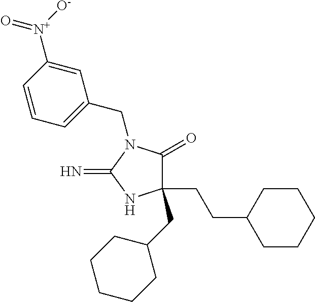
C1(CCC2CCCCC2)(CC2CCCCC2)C(=O)N(CC2=CC=CC([N+](=O)[O-])=C2)C(=N)N1
